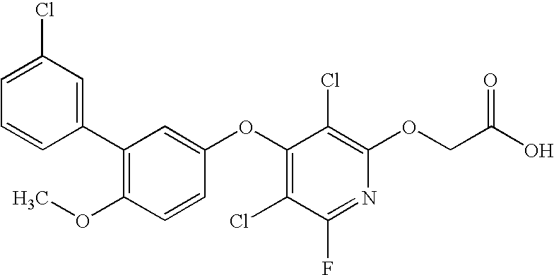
O(C1=C(Cl)C(OC2=CC(C3=CC(Cl)=CC=C3)=C(OC)C=C2)=C(Cl)C(F)=N1)CC(O)=O
